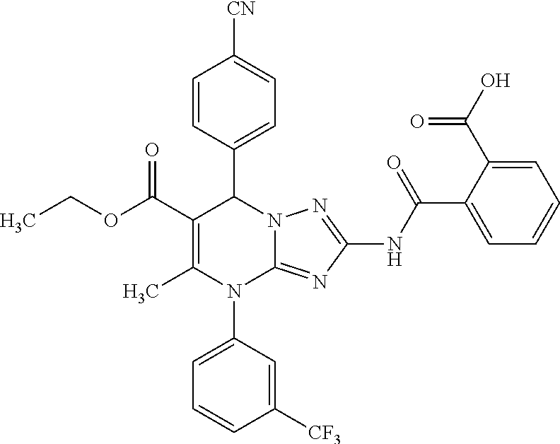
C1=CC(C2C(C(OCC)=O)=C(C)N(C3=CC=CC([CF3])=C3)C3=NC(NC(=O)C4=CC=CC=C4C(=O)O)=NN23)=CC=C1[CN]
